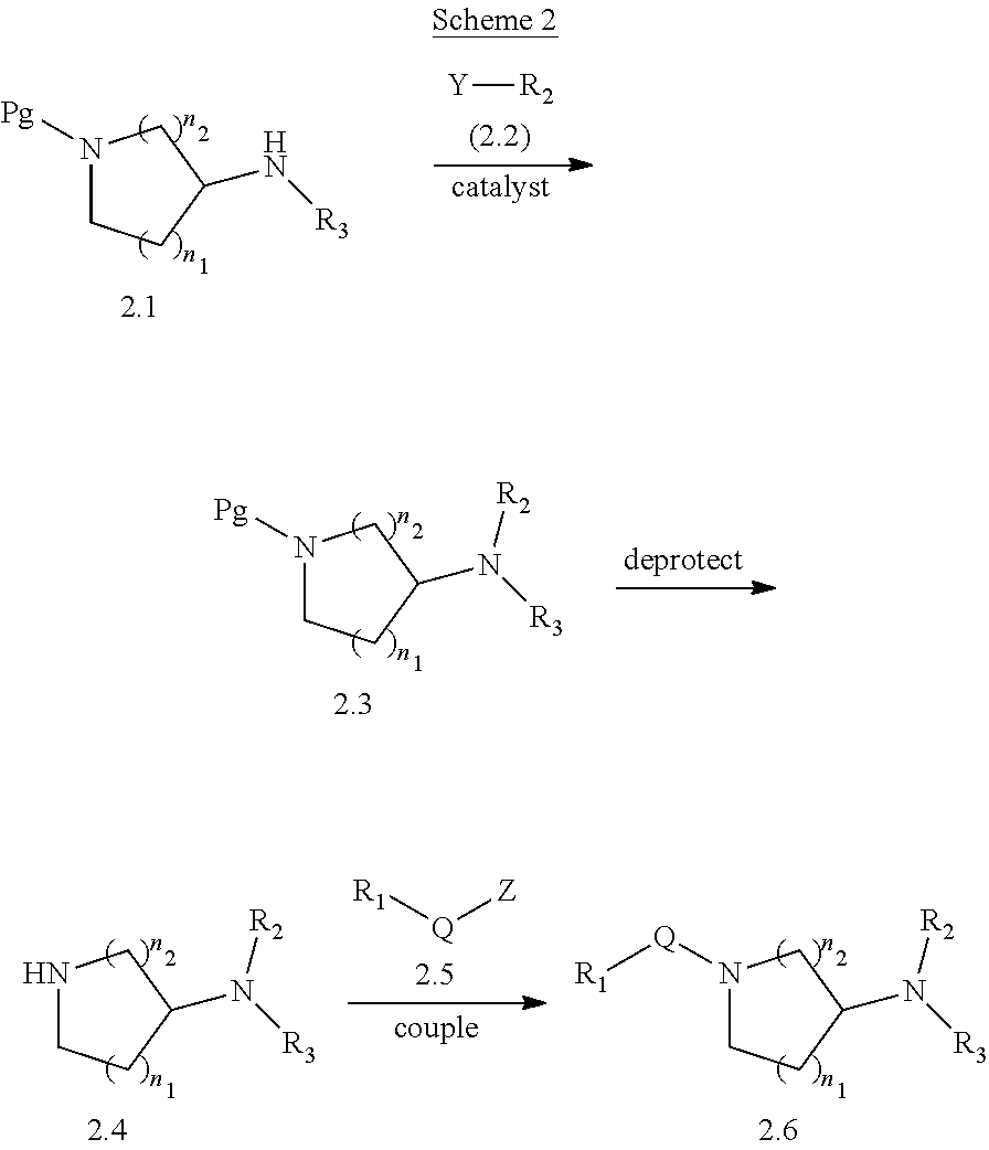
N1([Pg])CCC(N([R3])[R2])C1.N1CCC(N([R3])[R2])C1.[R1][Q][Z].N1([Q][R1])CCC(N([R3])[R2])C1.N1([Pg])CCC(N[R3])C1.[catalyst].[Y][R2]
